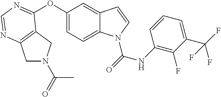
O(C1=CC=C2C(=C1)C=CN2C(=O)NC1=C(F)C(C(F)(F)F)=CC=C1)C1=NC=NC2=C1CN(C(=O)C)C2
